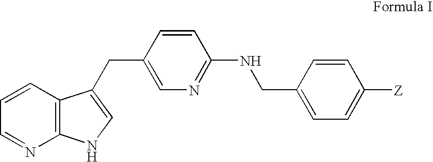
C1=CC2=C(N=C1)NC=C2CC1=CN=C(NCC2=CC=C([Z])C=C2)C=C1
